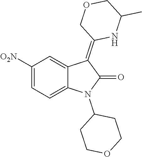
C1([O2N])=CC=C2C(=C1)C(=C1NC(C)COC1)C(=O)N2C1CCOCC1
